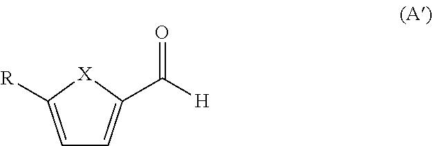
C1=C([R])[X]C(C([H])=O)=C1
